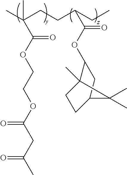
CC(CCC(CC)C(OC1C2(C)CCC(C1)C2(C)C)=O)(C)C(OCCOC(CC(C)=O)=O)=O
